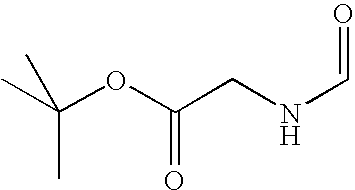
CC(OC(CNC=O)=O)(C)C
